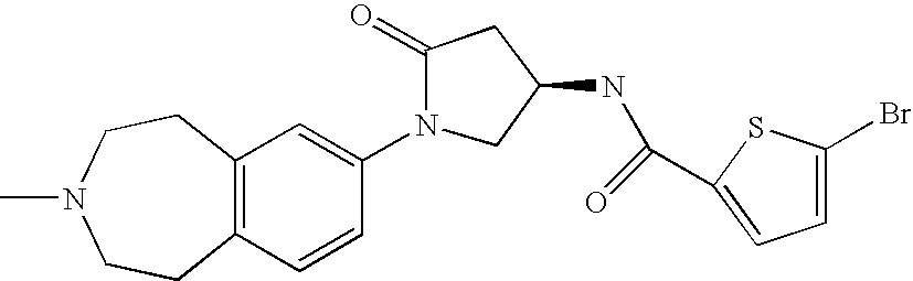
C12=C(C=CC(N3CC(NC(C4=CC=C(Br)S4)=O)CC3=O)=C1)CCN(C)CC2
